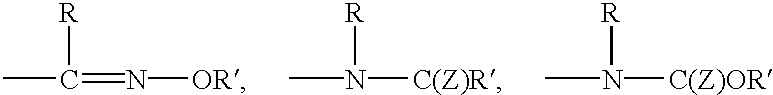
CC([R])=N[OR].CN([R])[C(Z)R].CN([R])[C(Z)OR]
